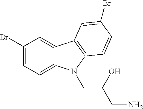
C12=CC(Br)=CC=C1N(CC(O)CN)C1=C2C=C(Br)C=C1
